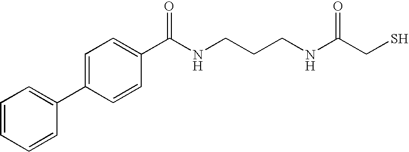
C1=C(C2=CC=C(C(NCCCNC(CS)=O)=O)C=C2)C=CC=C1
